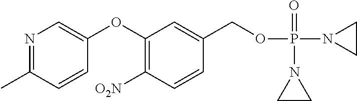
N1=C(C)C=CC(OC2=C([O2N])C=CC(COP(N3CC3)(=O)N3CC3)=C2)=C1
